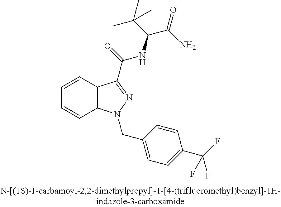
C1=CC2=C(C=C1)N(CC1=CC=C(C(F)(F)F)C=C1)N=C2C(=O)NC(C(=O)N)C(C)(C)C
